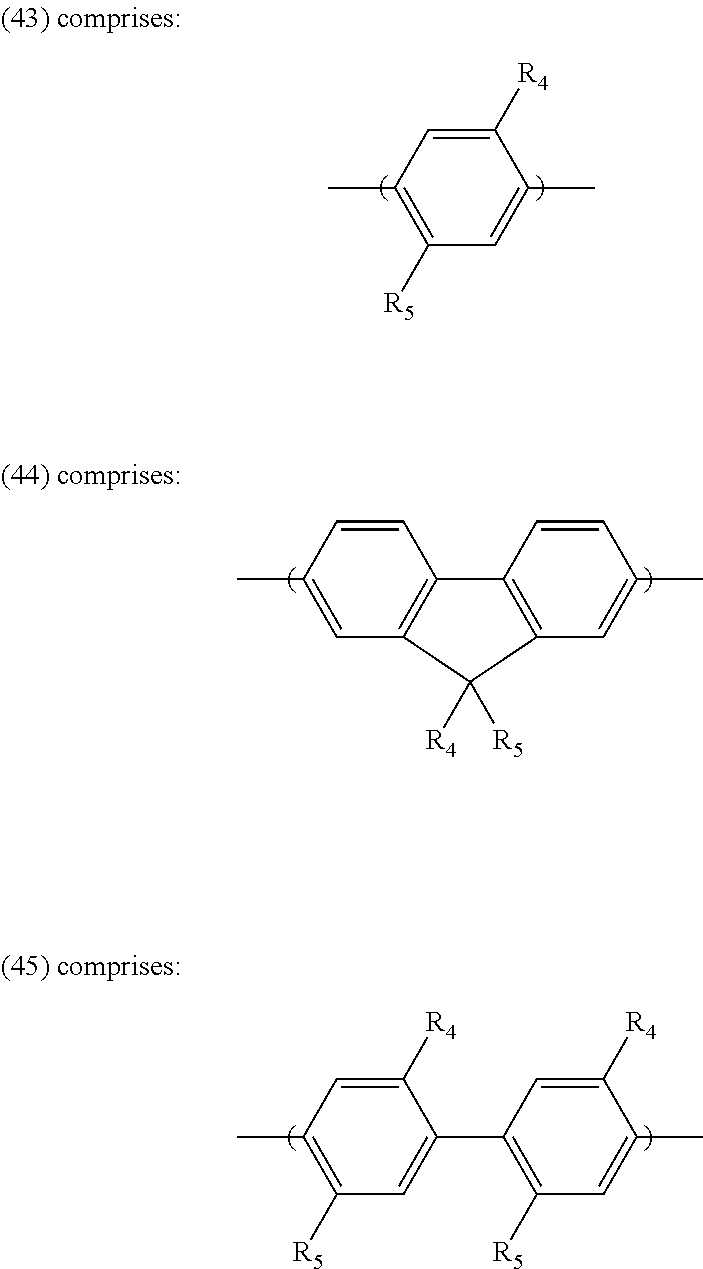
C1=C(C)C([R4])=CC(C)=C1[R5].C1=CC2=C(C=C1C)C([R4])([R5])C1=C2C=CC(C)=C1.C1([R4])=CC(C2=CC([R5])=C(C)C=C2[R4])=C([R5])C=C1C
